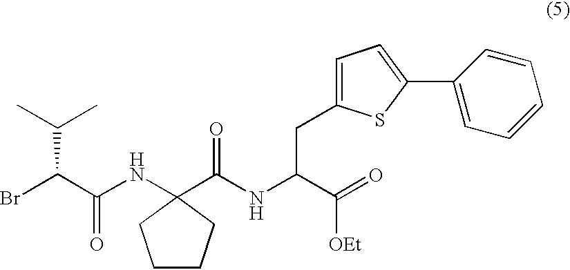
C1CCC(NC(C(Br)C(C)C)=O)(C(NC(C(=O)[OEt])CC2=CC=C(C3=CC=CC=C3)S2)=O)C1
